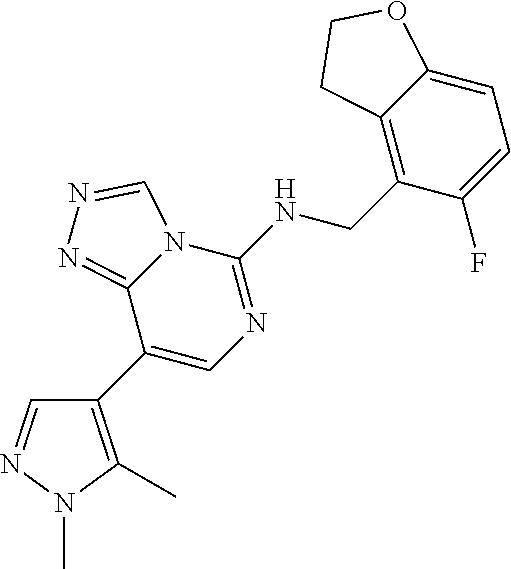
C1(C2=C(C)N(C)N=C2)=CN=C(NCC2=C3C(=CC=C2F)OCC3)N2C1=NN=C2
